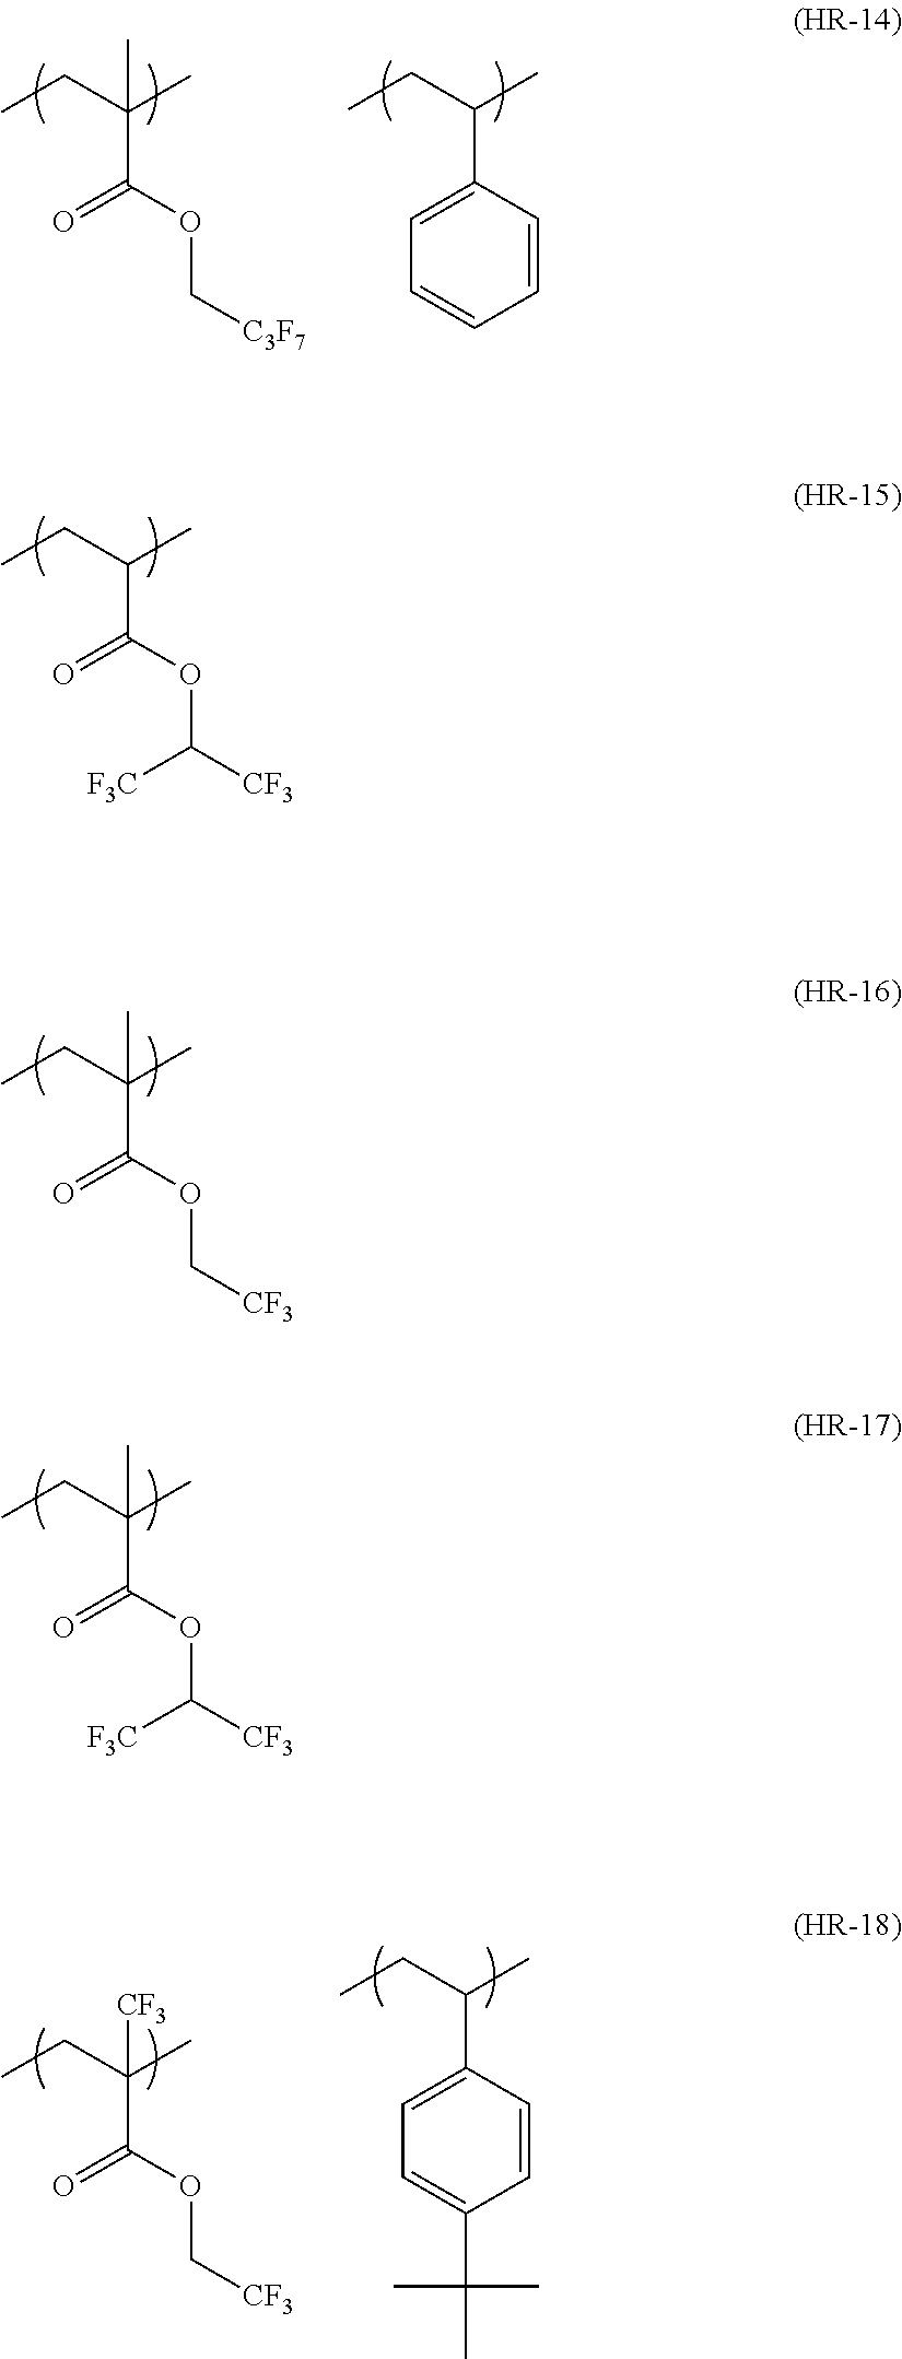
C(C(OC([CF3])[F3C])=O)(CC)C.C(C(OC[CF3])=O)(CC)(C)C.C(C(OC([CF3])[F3C])=O)(CC)(C)C.C(C(OC[C3F7])=O)(CC)(C)C.C(C1=CC=CC=C1)(CC)C.C(C(OC[CF3])=O)(CC)(C)[CF3].C(C1=CC=C(C(C)(C)C)C=C1)(CC)C
